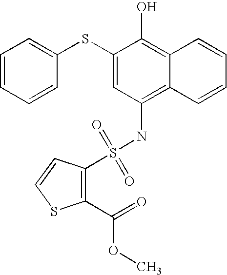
C1=CC=CC(SC2=CC(NS(=O)(=O)C3=C(C(=O)OC)SC=C3)=C3C(=C2O)C=CC=C3)=C1
